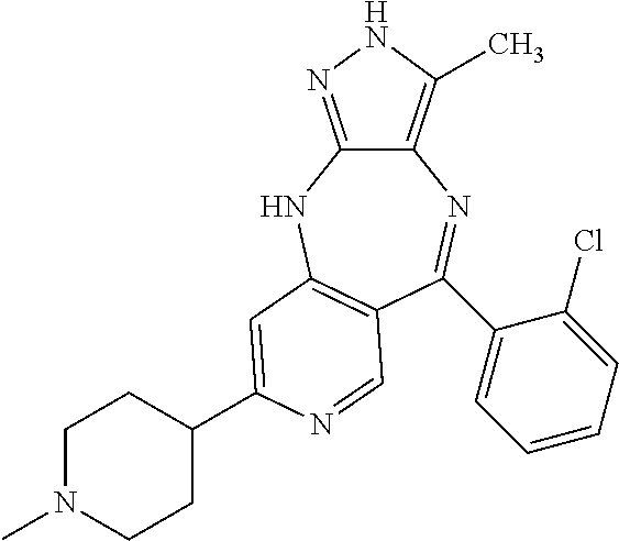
C12=C(C)NN=C1NC1=C(C=NC(C3CCN(C)CC3)=C1)C(C1=CC=CC=C1Cl)=N2
